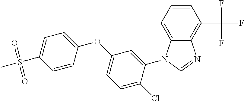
C1=CC=C2C(=C1C(F)(F)F)N=CN2C1=CC(OC2=CC=C(S(C)(=O)=O)C=C2)=CC=C1Cl
